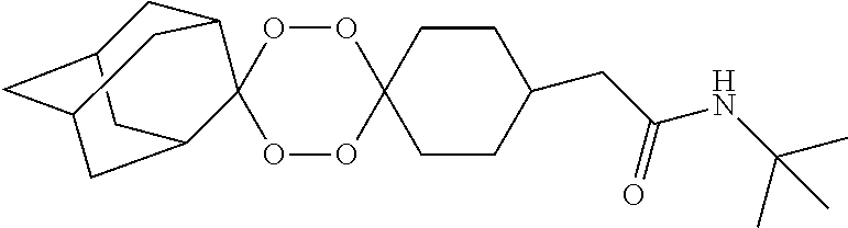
C1CC(CC(NC(C)(C)C)=O)CCC12OOC1(OO2)C2CC3CC(CC1C3)C2
